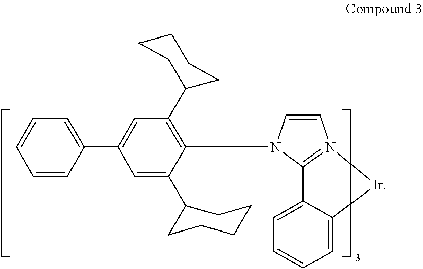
C1=C2C(=CC=C1)C1=N(C=CN1C1=C(C3CCCCC3)C=C(C3=CC=CC=C3)C=C1C1CCCCC1)[Ir]2
